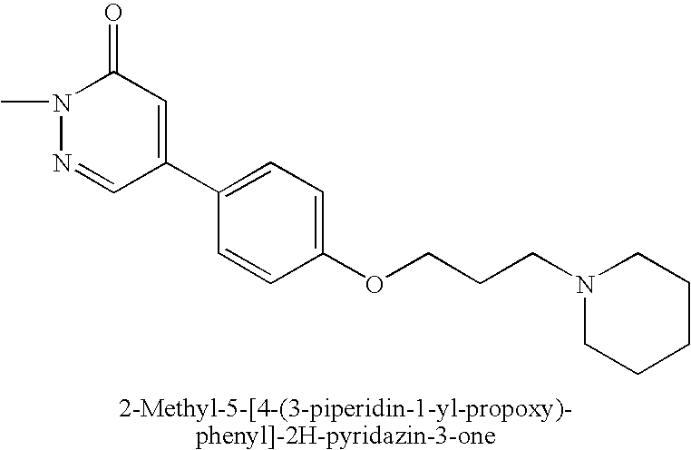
N1(C)N=CC(C2=CC=C(OCCCN3CCCCC3)C=C2)=CC1=O
